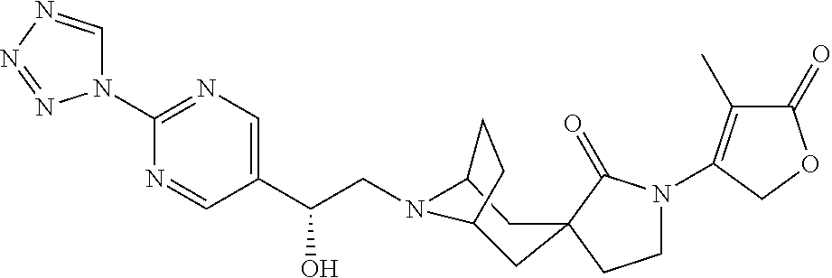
C1(=O)C(C)=C(N2CCC3(C2=O)CC2N(CC(C4=CN=C(N5C=NN=N5)N=C4)O)C(C3)CC2)CO1
